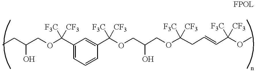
CCC(COC(C1=CC=CC(C(OCC(COC(CC=CC(OC)([F3C])[CF3])([F3C])[CF3])O)([F3C])[CF3])=C1)([F3C])[CF3])O
